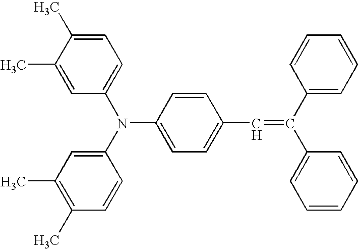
C1=C(C)C(C)=CC(N(C2=CC(C)=C(C)C=C2)C2=CC=C(C=C(C3=CC=CC=C3)C3=CC=CC=C3)C=C2)=C1
